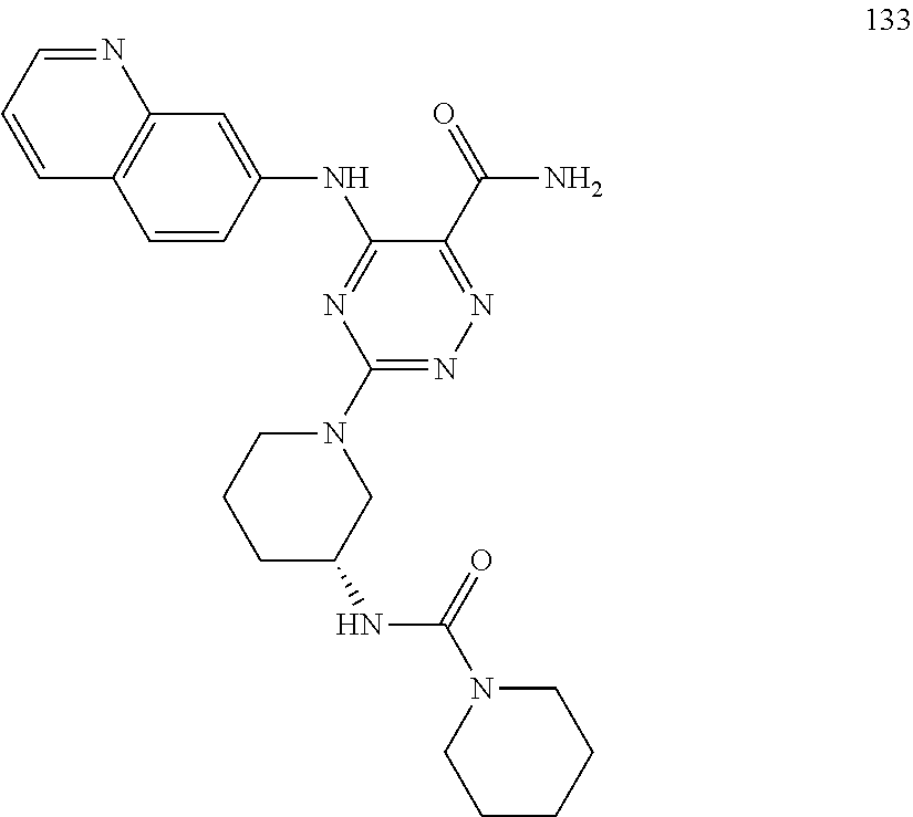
C1=CC(NC2=NC(N3CCCC(NC(N4CCCCC4)=O)C3)=NN=C2C(=O)N)=CC2=C1C=CC=N2
